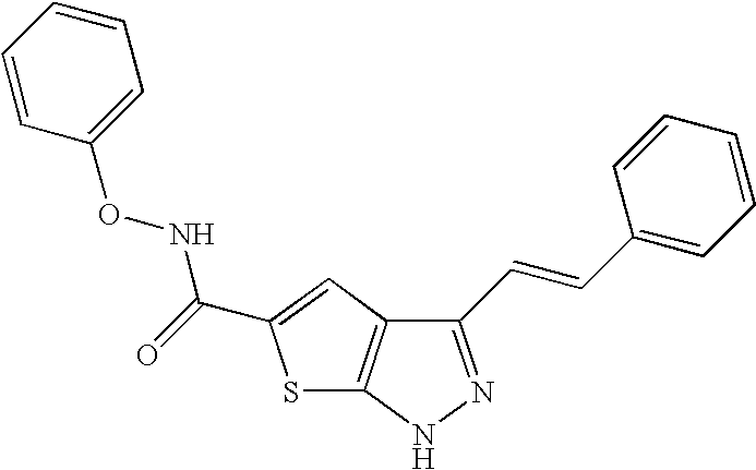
N1N=C(C=CC2=CC=CC=C2)C2=C1SC(C(=O)NOC1=CC=CC=C1)=C2
